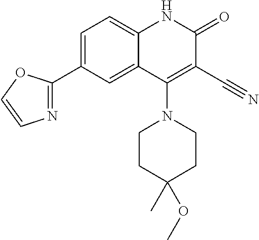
C1=C(C2=NC=CO2)C=C2C(=C1)NC(=O)C(C#N)=C2N1CCC(C)(OC)CC1
